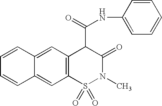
C1=CC2=CC3=C(C=C2C=C1)S(=O)(=O)N(C)C(=O)C3C(NC1=CC=CC=C1)=O
